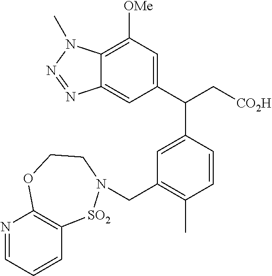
N1=CC=CC2=C1OCCN(CC1=C(C)C=CC(C(C[CO2H])C3=CC([OMe])=C4C(=C3)N=NN4C)=C1)[SO2]2
